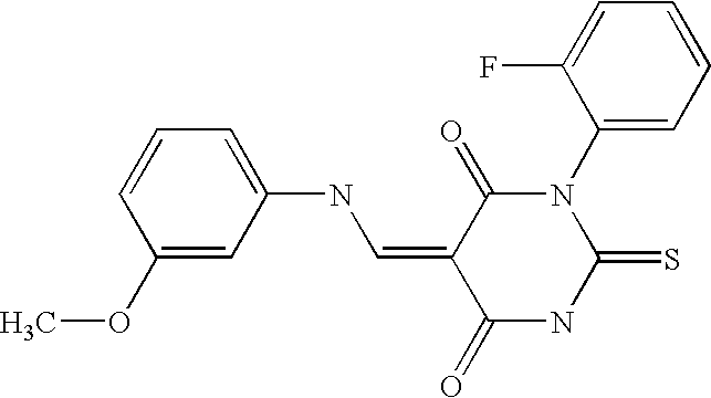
C1=CC(OC)=CC(NC=C2C(=O)N(C3=CC=CC=C3F)C(=S)NC2=O)=C1
